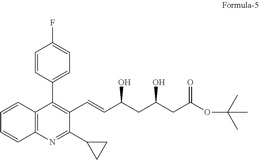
C1=CC=CC2=C1C(C1=CC=C(F)C=C1)=C(C=CC(CC(CC(OC(C)(C)C)=O)O)O)C(C1CC1)=N2
